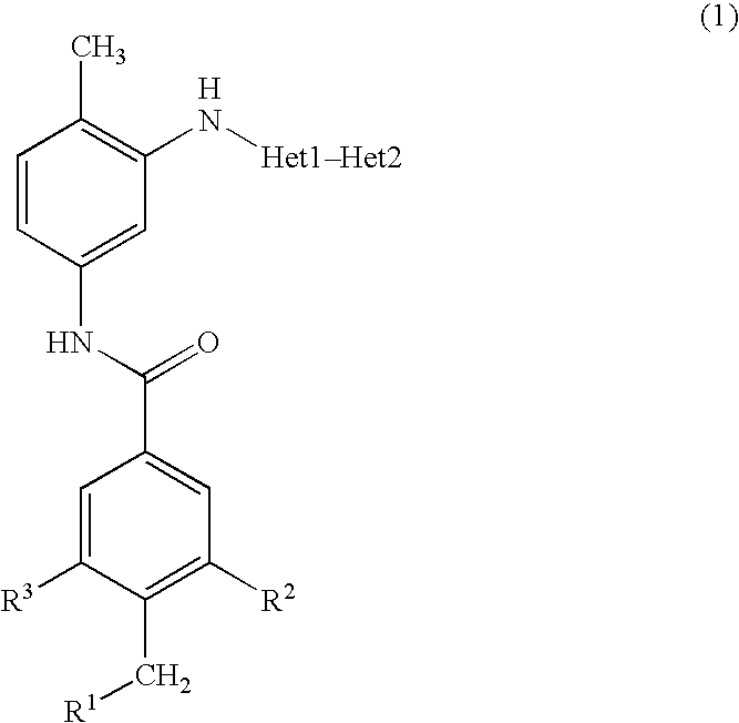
C1=CC(NC(=O)C2=CC([R2])=C(C[R1])C([R3])=C2)=CC(N[Het1Het2])=C1C.[H]
